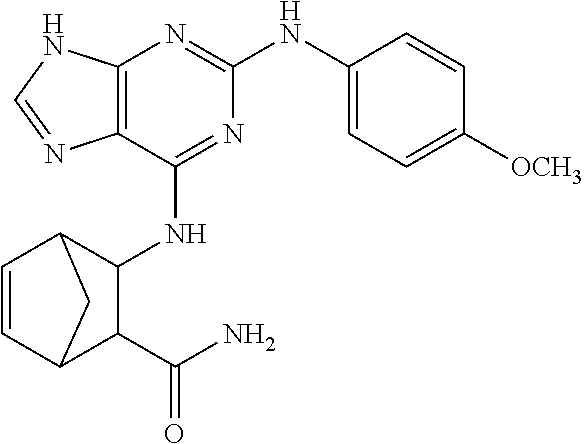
C12=C(N=C(NC3=CC=C([OCH3])C=C3)N=C1NC1C3C=CC(C1C(N)=O)C3)NC=N2
